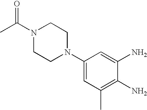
C1(N2CCN(C(C)=O)CC2)=CC(C)=C(N)C(N)=C1
